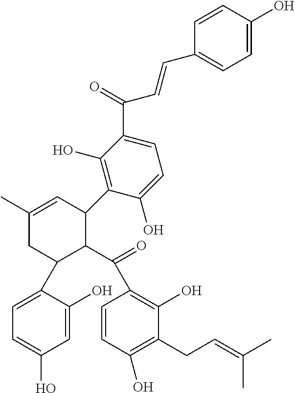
C1=CC(O)=CC=C1C=CC(C1=CC=C(O)C(C2C=C(C)CC(C3=CC=C(O)C=C3O)C2C(C2=C(O)C(CC=C(C)C)=C(O)C=C2)=O)=C1O)=O
